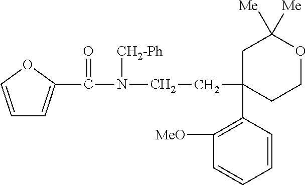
C1=COC(C(=O)N([CH2-Ph])CCC2(C3=C([MeO])C=CC=C3)CCOC([Me])([Me])C2)=C1
